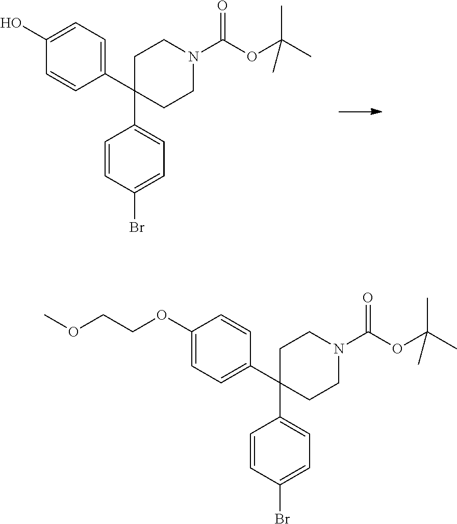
C1(C2(C3=CC=C(Br)C=C3)CCN(C(OC(C)(C)C)=O)CC2)=CC=C(O)C=C1.C1(C2(C3=CC=C(Br)C=C3)CCN(C(OC(C)(C)C)=O)CC2)=CC=C(OCCOC)C=C1
